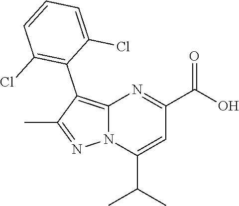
C12=C(C3=C(Cl)C=CC=C3Cl)C(C)=NN1C(C(C)C)=CC(C(O)=O)=N2
